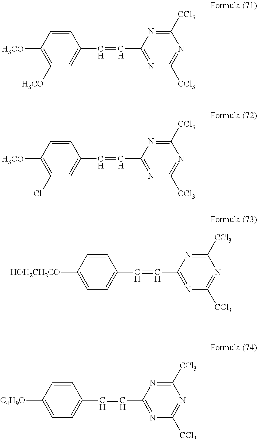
C1=CC([H3CO])=C([H3CO])C=C1C=CC1=NC([CCl3])=NC([CCl3])=N1.C1=CC([H3CO])=C(Cl)C=C1C=CC1=NC([CCl3])=NC([CCl3])=N1.C1=CC([HOH2CH2CO])=CC=C1C=CC1=NC([CCl3])=NC([CCl3])=N1.C1=CC([C4H9O])=CC=C1C=CC1=NC([CCl3])=NC([CCl3])=N1
